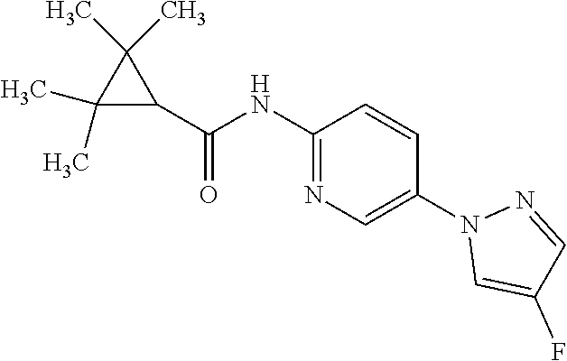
C1(C)(C)C(C(=O)NC2=NC=C(N3C=C(F)C=N3)C=C2)C1(C)C
